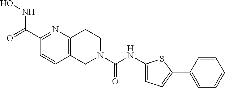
C12=C(N=C(C(=O)NO)C=C1)CCN(C(=O)NC1=CC=C(C3=CC=CC=C3)S1)C2
